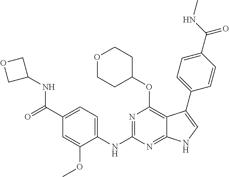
C1(C2=CNC3=NC(NC4=CC=C(C(=O)NC5COC5)C=C4OC)=NC(OC4CCOCC4)=C32)=CC=C(C(NC)=O)C=C1
